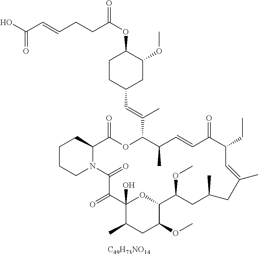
C1CCN2C(C1)C(=O)OC(C(=CC1CC(OC)C(OC(CCC=CC(O)=O)=O)CC1)C)C(C)C=CC(=O)C(CC)C=C(C)CC(C)CC(OC)C1OC(O)(C(=O)C2=O)C(C)CC1OC.[C49H73NO14]
